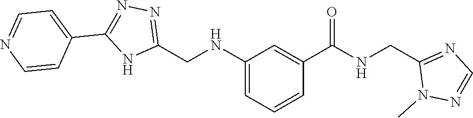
C1(CNC(C2=CC(NCC3=NN=C(C4=CC=NC=C4)N3)=CC=C2)=O)=NC=NN1C
